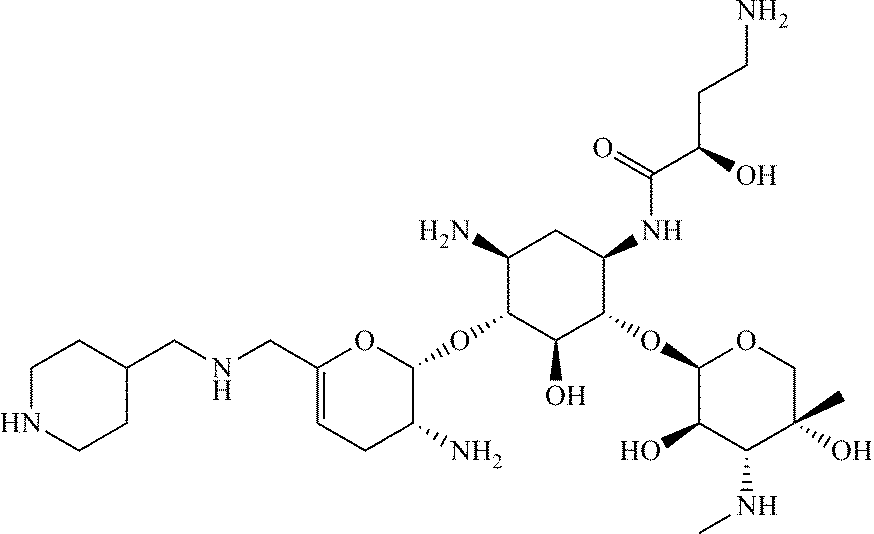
C1(CNCC2CCNCC2)=CCC(N)C(OC2C(N)CC(NC(=O)C(CCN)O)C(OC3C(O)C(NC)C(C)(O)CO3)C2O)O1
